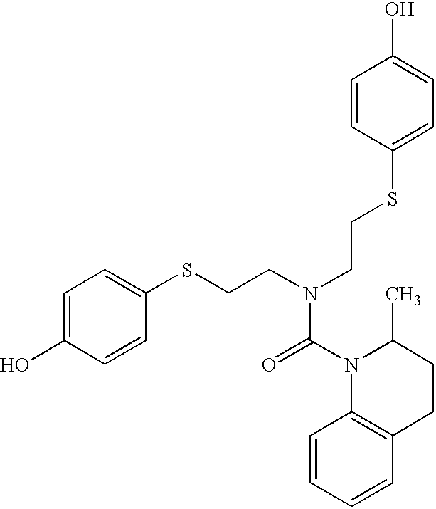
C1=C(O)C=CC(SCCN(CCSC2=CC=C(O)C=C2)C(=O)N2C3=C(CCC2C)C=CC=C3)=C1
